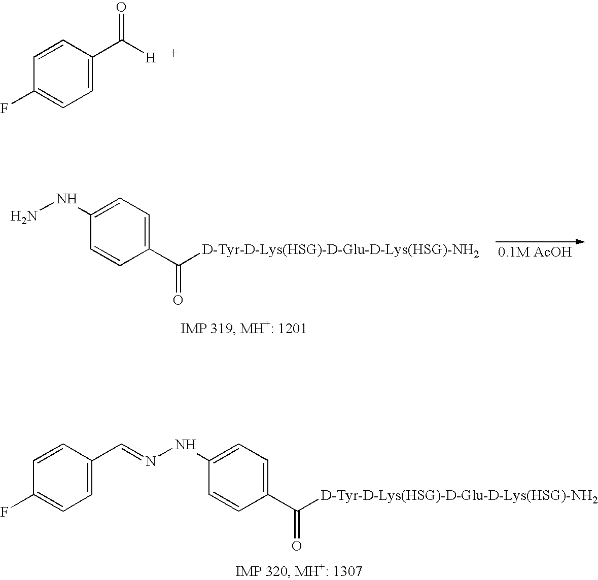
C1=CC(F)=CC=C1C([H])=O.C1(C([D-Tyr-D-Lys(HSG)-D-Glu-D-Lys(HSG)-NH2])=O)=CC=C(NN)C=C1.C1=C(NN=CC2=CC=C(F)C=C2)C=CC(C([D-Tyr-D-Lys(HSG)-D-Glu-D-Lys(HSG)-NH2])=O)=C1
